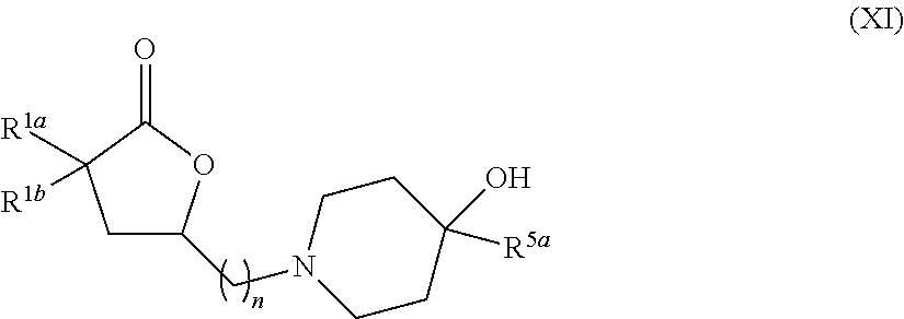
C1C(CN2CCC([R5a])(O)CC2)OC(=O)C1([R1a])[R1b]
